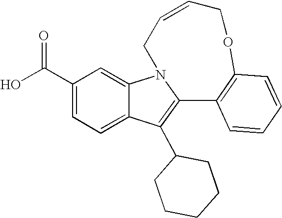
C1(C(O)=O)=CC=C2C(=C1)N1C(=C2C2CCCCC2)C2=C(C=CC=C2)OCC=CC1
